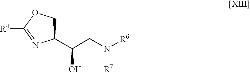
C1(C(CN([R6])[R7])O)COC([R4])=N1
